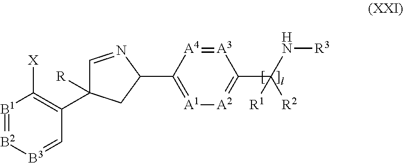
[A3]1=[A4]C(C2N=CC(C3=C([X])[B1]=[B2][B3]=C3)([R])C2)=[A1][A2]=C1C(N[R3])([R2])[R1]
